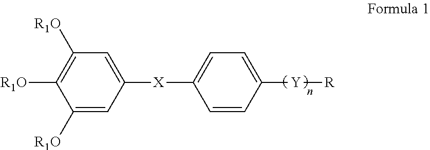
C1([Y][R])=CC=C([X]C2=CC([R1O])=C([R1O])C([R1O])=C2)C=C1
